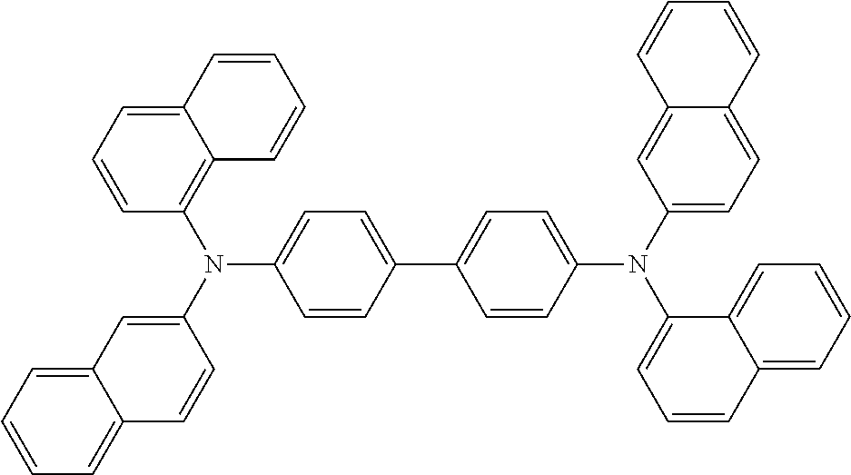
C1=CC=C2C(=C1N(C1=CC3=CC=CC=C3C=C1)C1=CC=C(C3=CC=C(N(C4=CC=C5C(=C4)C=CC=C5)C4=CC=CC5=CC=CC=C45)C=C3)C=C1)C=CC=C2
